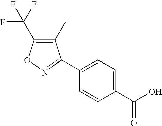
C1(C(O)=O)=CC=C(C2=NOC(C(F)(F)F)=C2C)C=C1
